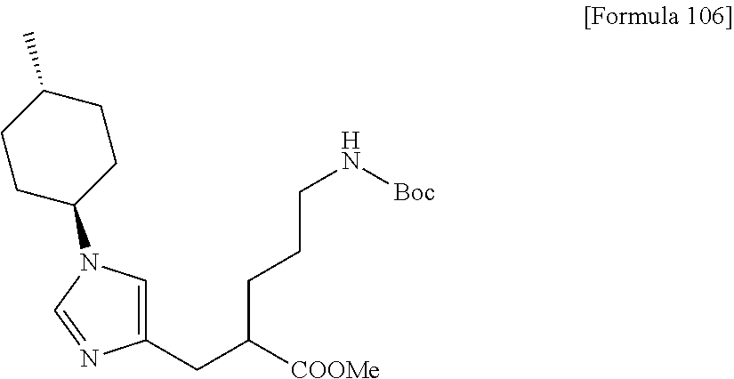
C1(CC([COOMe])CCCN[Boc])=CN(C2CCC(C)CC2)C=N1
